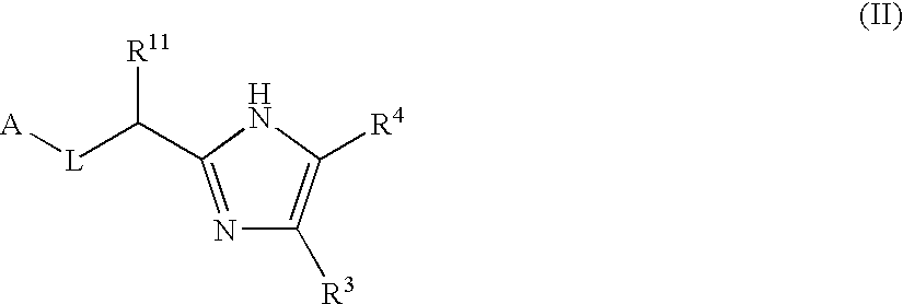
N1=C(C([L][A])[R11])NC([R4])=C1[R3]
